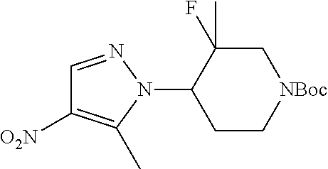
C1(N2N=CC([O2N])=C2C)CC[NBoc]CC1(F)C
